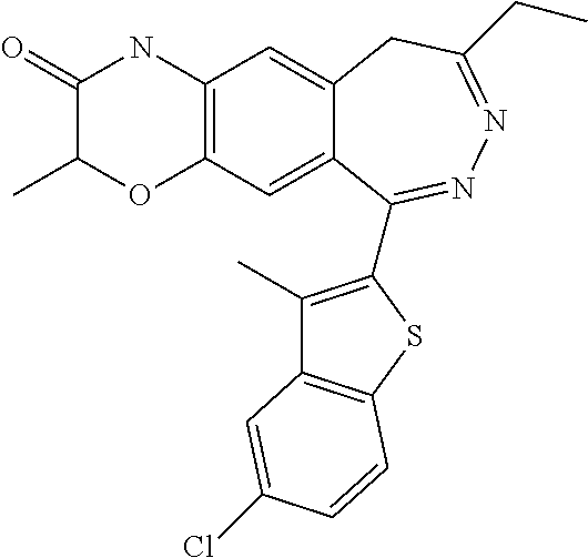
C1(=O)C(C)OC2=C(N1)C=C1C(=C2)C(C2=C(C)C3=C(S2)C=CC(Cl)=C3)=NN=C(CC)C1
